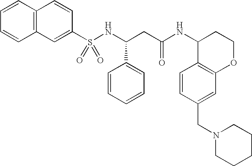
C12=C(C=CC=C1)C=CC(S(NC(CC(NC1C3=C(OCC1)C=C(CN1CCCCC1)C=C3)=O)C1=CC=CC=C1)(=O)=O)=C2
